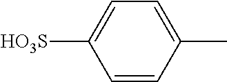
C1=CC(C)=CC=C1[HO3S]
